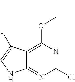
C12=C(OCC)N=C(Cl)N=C1NC=C2I
